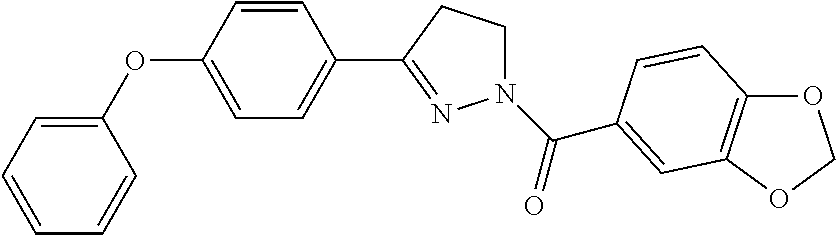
C1=CC(OC2=CC=CC=C2)=CC=C1C1=NN(C(=O)C2=CC3=C(OCO3)C=C2)CC1
